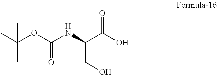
OC(C(NC(OC(C)(C)C)=O)CO)=O
